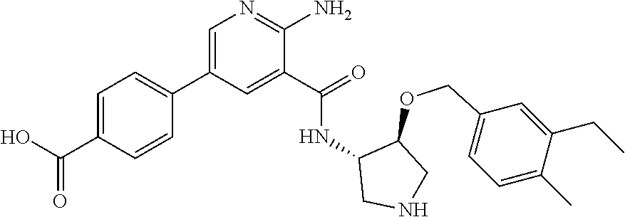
N1=C(N)C(C(=O)NC2CNCC2OCC2=CC=C(C)C(CC)=C2)=CC(C2=CC=C(C(O)=O)C=C2)=C1
